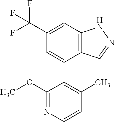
C12=C(C=C(C(F)(F)F)C=C1C1=C(C)C=CN=C1OC)NN=C2
